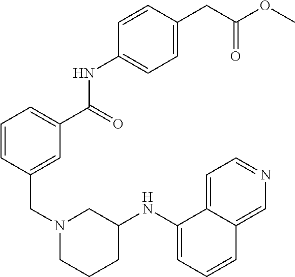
C1=CC(CN2CCCC(NC3=CC=CC4=CN=CC=C34)C2)=CC(C(=O)NC2=CC=C(CC(OC)=O)C=C2)=C1
